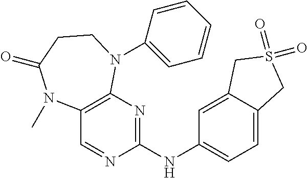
C12=CC=C(NC3=NC4=C(C=N3)N(C)C(=O)CCN4C3=CC=CC=C3)C=C1CS(=O)(=O)C2
